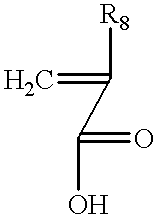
C=C([R8])C(=O)O
